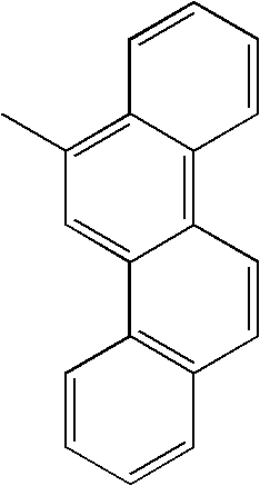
C12=C3C(=C(C)C=C1C1=C(C=C2)C=CC=C1)C=CC=C3
